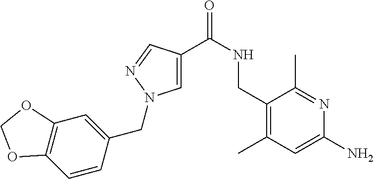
C1=C(C(NCC2=C(C)C=C(N)N=C2C)=O)C=NN1CC1=CC2=C(C=C1)OCO2
